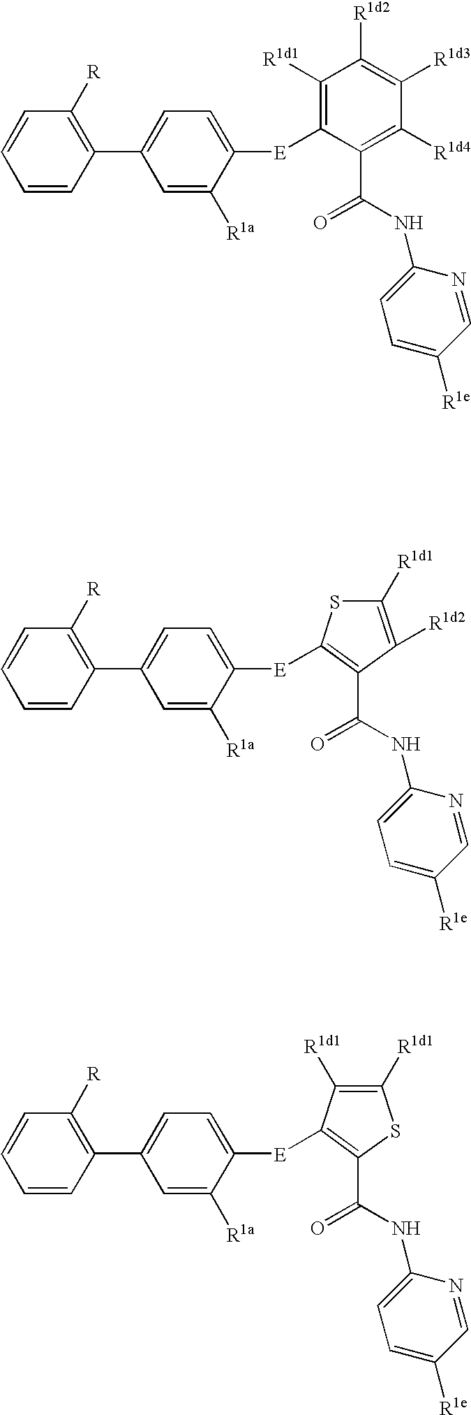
C1=CC(C2=CC=C([E]C3=C([R1d1])C([R1d2])=C([R1d3])C([R1d4])=C3C(NC3=CC=C([R1e])C=N3)=O)C([R1a])=C2)=C([R])C=C1.C1=CC(C2=CC=C([E]C3=C(C(NC4=CC=C([R1e])C=N4)=O)C([R1d2])=C([R1d1])S3)C([R1a])=C2)=C([R])C=C1.C1=CC(C2=CC=C([E]C3=C(C(NC4=CC=C([R1e])C=N4)=O)SC([R1d1])=C3[R1d1])C([R1a])=C2)=C([R])C=C1
